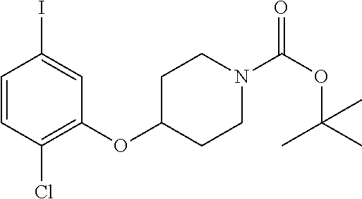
C1=CC(Cl)=C(OC2CCN(C(OC(C)(C)C)=O)CC2)C=C1I
